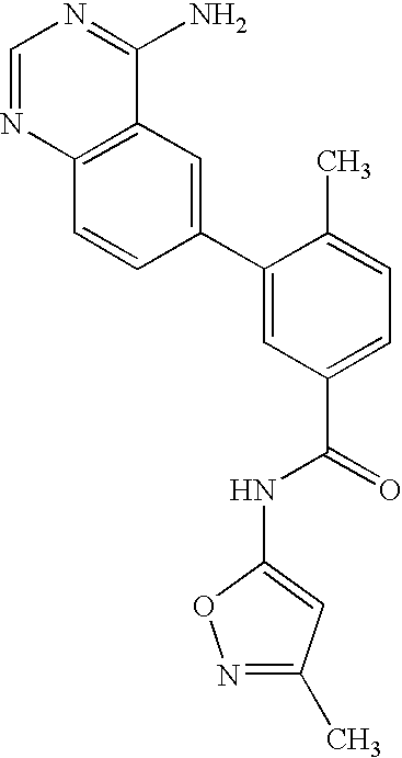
C1=NC2=C(C(N)=N1)C=C(C1=CC(C(=O)NC3=CC(C)=NO3)=CC=C1C)C=C2
